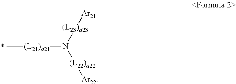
C[(L21)a21]N([(L23)a23][Ar21])[(L22)a22][Ar22]
